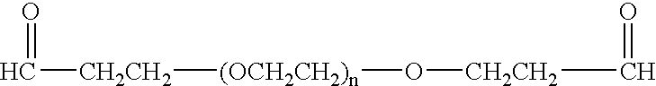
C([CH2CH2]O[(OCH2CH2)n][CH2CH2]C=O)=O
